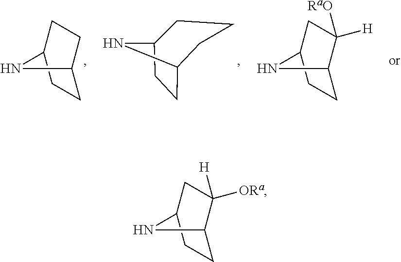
C1C2CCC(C1)N2.C12CCC(N1)CCC2.C1C2C([H])([RaO])CC(C1)N2.C1C2C([ORa])([H])CC(C1)N2
